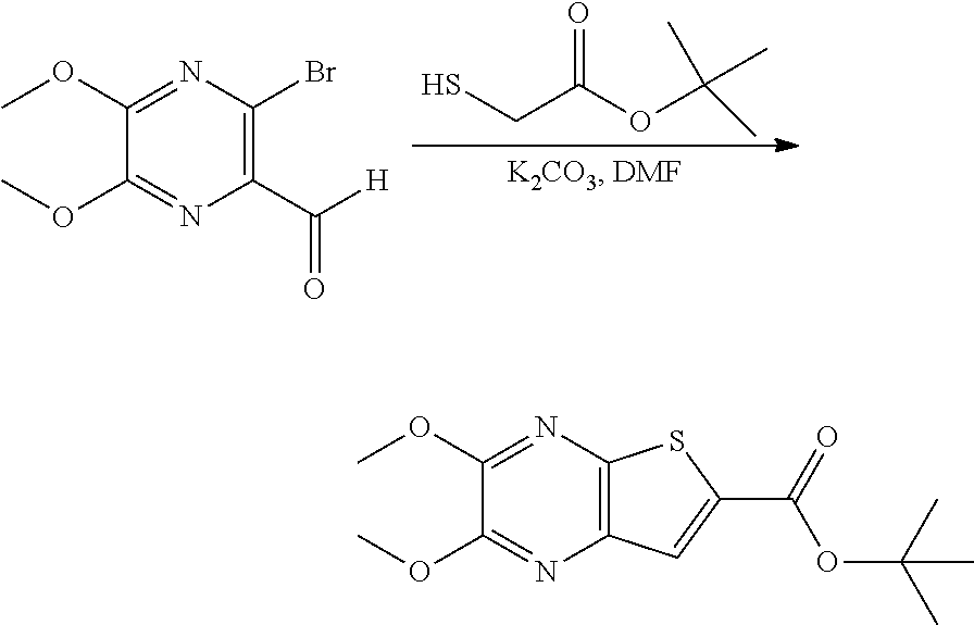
SCC(OC(C)(C)C)=O.C1(OC)=NC(Br)=C(C([H])=O)N=C1OC.C1(OC)=NC2=C(N=C1OC)C=C(C(=O)OC(C)(C)C)S2
